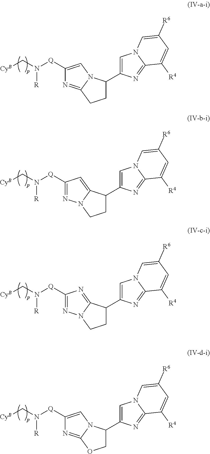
C1=C(C2CCC3=NC([Q]N([R])C[CyB])=CN23)N=C2N1C=C([R6])C=C2[R4].C1=C(C2CCN3C2=CC([Q]N([R])C[CyB])=N3)N=C2N1C=C([R6])C=C2[R4].C1=C(C2CCN3C2=NC([Q]N([R])C[CyB])=N3)N=C2N1C=C([R6])C=C2[R4].C1=C(C2COC3=NC([Q]N([R])C[CyB])=CN23)N=C2N1C=C([R6])C=C2[R4]
